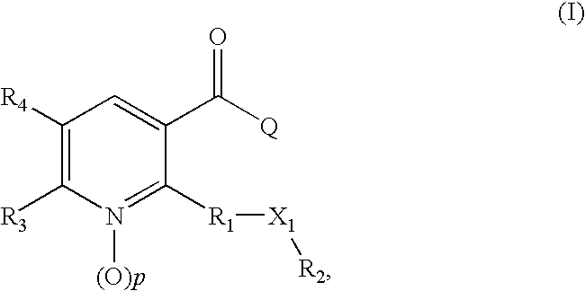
C1([R4])=C([R3])N([(O)p])=C([R1][X1][R2])C(C([Q])=O)=C1
